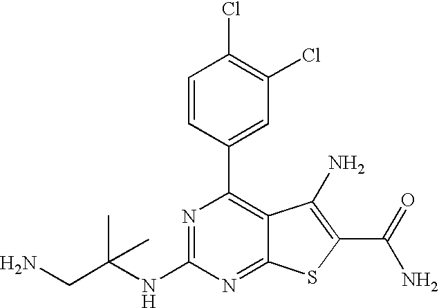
C1(C2=CC(Cl)=C(Cl)C=C2)=C2C(=NC(NC(CN)(C)C)=N1)SC(C(N)=O)=C2N
